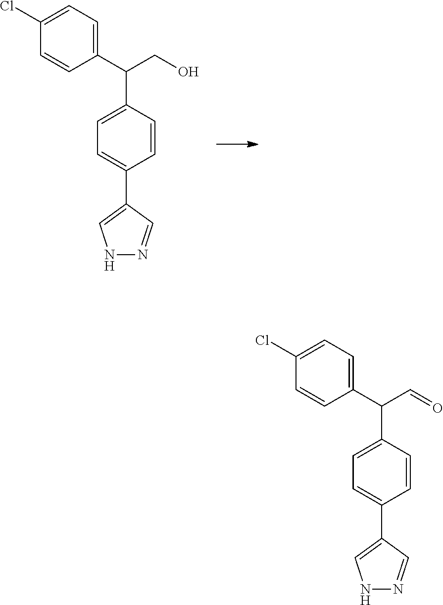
C1(C(CO)C2=CC=C(C3=CNN=C3)C=C2)=CC=C(Cl)C=C1.C1(C(C=O)C2=CC=C(C3=CNN=C3)C=C2)=CC=C(Cl)C=C1
